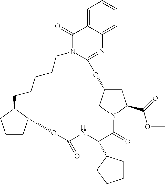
C1CC2C(C1)CCCCCN1C(=NC3=CC=CC=C3C1=O)OC1CC(C(=O)OC)N(C1)C(=O)C(C1CCCC1)NC(=O)O2
